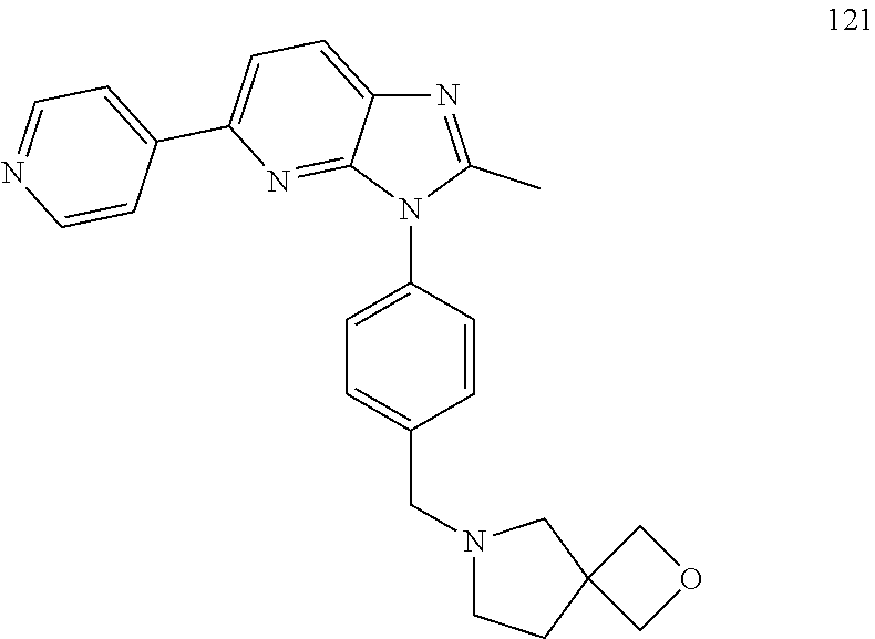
C(C1=CC=C(N2C(C)=NC3=CC=C(C4=CC=NC=C4)N=C23)C=C1)N1CCC2(C1)COC2
